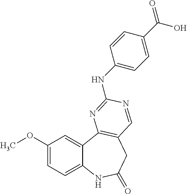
C1(OC)=CC=C2C(=C1)C1=C(CC(=O)N2)C=NC(NC2=CC=C(C(O)=O)C=C2)=N1
